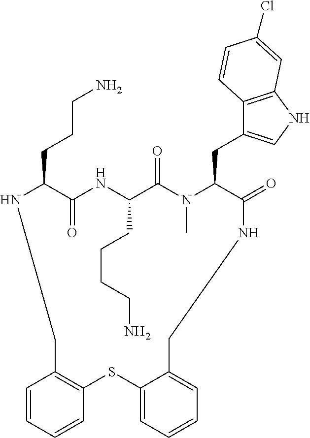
C1=CC=CC2=C1CNC(CCCN)C(=O)NC(CCCCN)C(=O)N(C)C(CC1=CNC3=C1C=CC(Cl)=C3)C(=O)NCC1=CC=CC=C1S2
